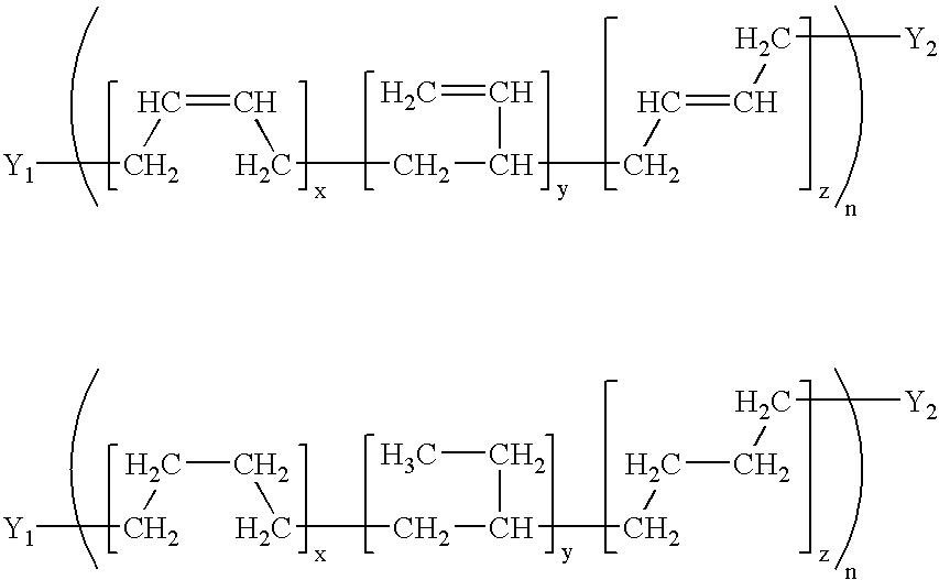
[Y1]CC=CCCC(C=C)CC=CC[Y2].[Y1]CCCCCC(CC)CCCC[Y2]
